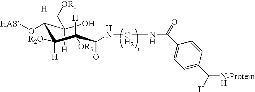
OC(C([H])(O[HAS])C([H])([R2O])C(C(=O)NCNC(=O)C1=CC=C(C([H])[N-ProteinH])C=C1)([H])[OR3])([H])C[OR1]
